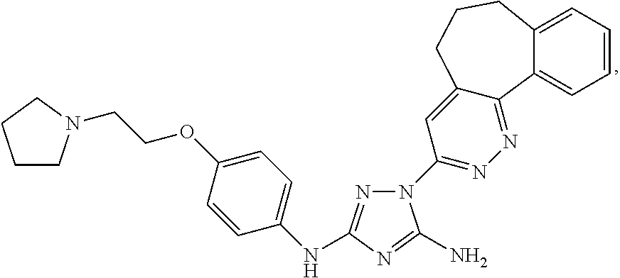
C1CN(CCOC2=CC=C(NC3=NN(C4=NN=C5C(=C4)CCCC4=CC=CC=C54)C(N)=N3)C=C2)CC1
